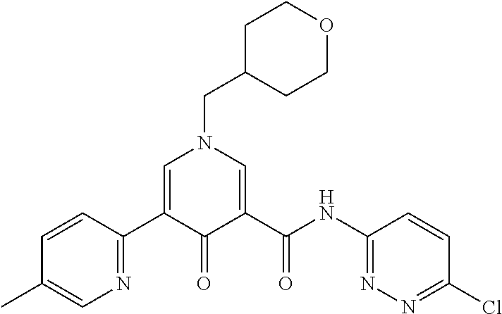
N1=C(C2=CN(CC3CCOCC3)C=C(C(NC3=NN=C(Cl)C=C3)=O)C2=O)C=CC(C)=C1
